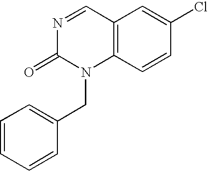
C12=C(C=CC(Cl)=C1)N(CC1=CC=CC=C1)C(=O)N=C2
